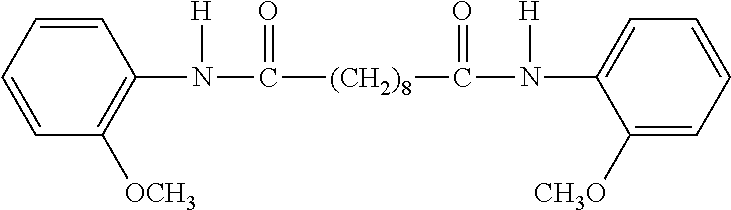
C1=CC=CC([OCH3])=C1N(C([(CH2)8]C(N(C1=CC=CC=C1[CH3O])[H])=O)=O)[H]
